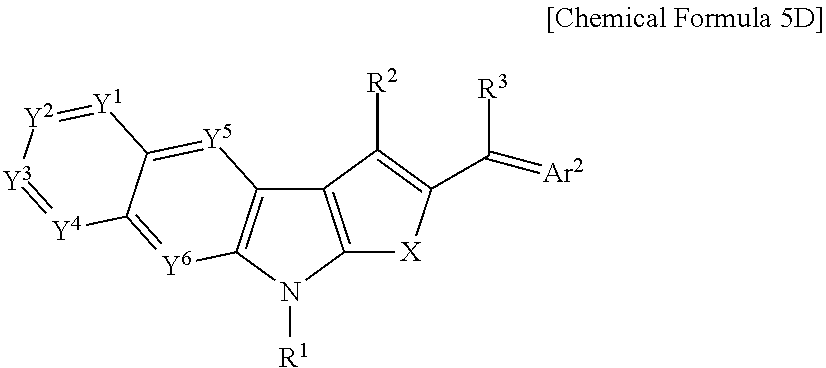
C12=C(N([R1])C3=C1[Y5]=C1C(=[Y6]3)[Y4]=[Y3][Y2]=[Y1]1)[X]C(C(=[Ar2])[R3])=C2[R2]
